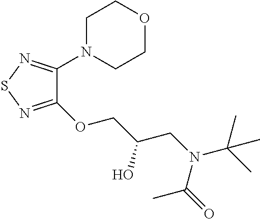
C1(OCC(CN(C(C)(C)C)C(=O)C)O)=NSN=C1N1CCOCC1
